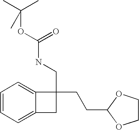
C1=CC=C2C(=C1)C(CCC1OCCO1)(CNC(=O)OC(C)(C)C)C2
